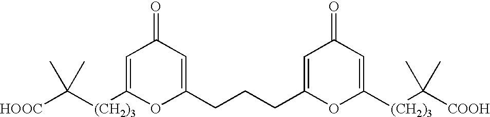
[HOOC]C([(CH2)3]C1=CC(=O)C=C(CCCC2=CC(=O)C=C([(CH2)3]C([COOH])(C)C)O2)O1)(C)C
